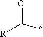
[R]C(=O)*
